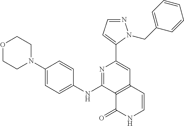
C12=C(C=CNC1=O)C=C(C1=CC=NN1CC1=CC=CC=C1)N=C2NC1=CC=C(N2CCOCC2)C=C1
